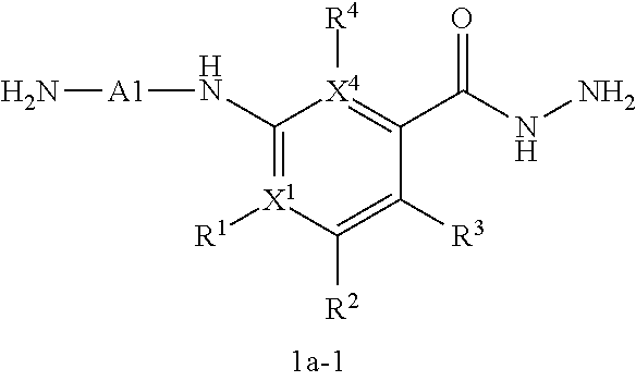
C1(N[A1]N)=[X1]([R1])C([R2])=C([R3])C(C(NN)=O)=[X4]1[R4]
